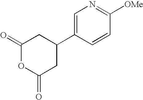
C1(=O)OC(=O)CC(C2=CN=C([OMe])C=C2)C1
